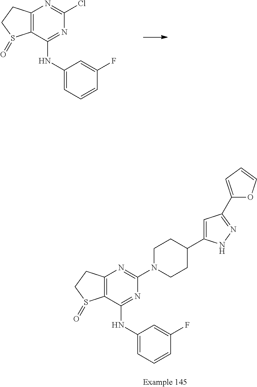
C12=C(C(NC3=CC=CC(F)=C3)=NC(Cl)=N1)S(=O)CC2.C12=C(C(NC3=CC=CC(F)=C3)=NC(N3CCC(C4=CC(C5=CC=CO5)=NN4)CC3)=N1)S(=O)CC2
